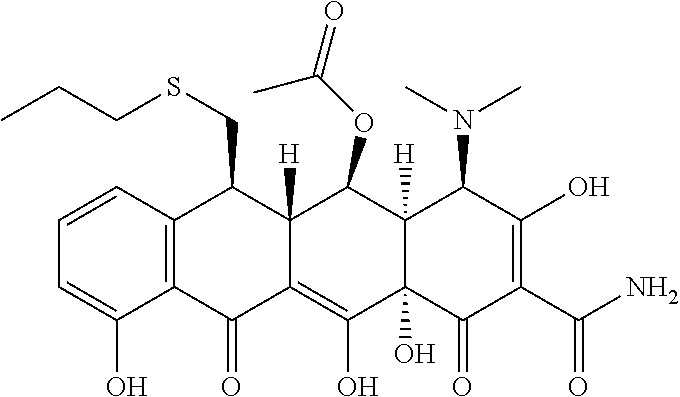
C1=CC2=C(C(O)=C1)C(=O)C1=C(O)C3(O)C([H])(C(OC(=O)C)C1([H])C2CSCCC)C(N(C)C)C(O)=C(C(N)=O)C3=O
